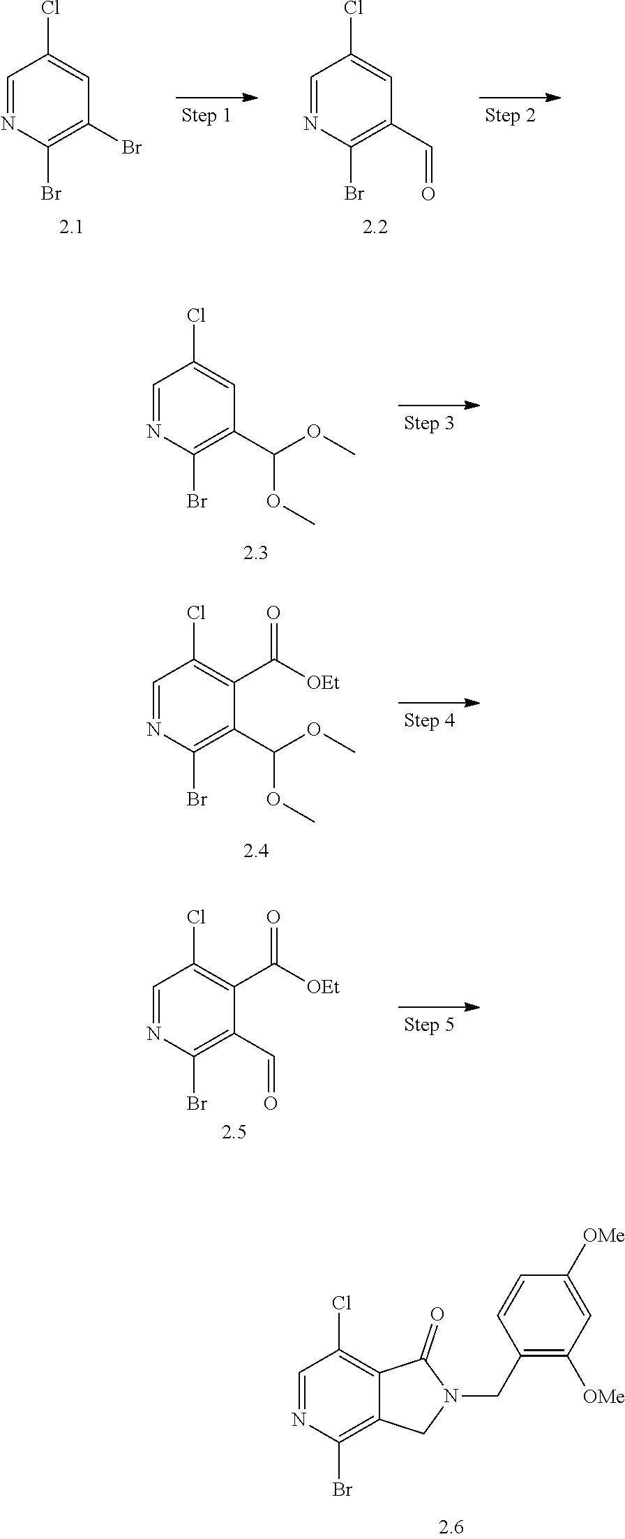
C1=NC(Br)=C(Br)C=C1Cl.C1=NC(Br)=C(C=O)C=C1Cl.C1=NC(Br)=C(C(OC)OC)C=C1Cl.C1=NC(Br)=C(C(OC)OC)C(C([OEt])=O)=C1Cl.C1=NC(Br)=C(C=O)C(C([OEt])=O)=C1Cl.C1=NC(Br)=C2C(=C1Cl)C(=O)N(CC1=C([OMe])C=C([OMe])C=C1)C2
